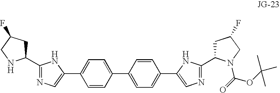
C1(C2=NC=C(C3=CC=C(C4=CC=C(C5=CN=C(C6CC(F)CN6C(=O)OC(C)(C)C)N5)C=C4)C=C3)N2)CC(F)CN1
